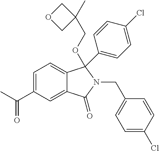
C1=C(C(C)=O)C=C2C(=C1)C(C1=CC=C(Cl)C=C1)(OCC1(C)COC1)N(CC1=CC=C(Cl)C=C1)C2=O
